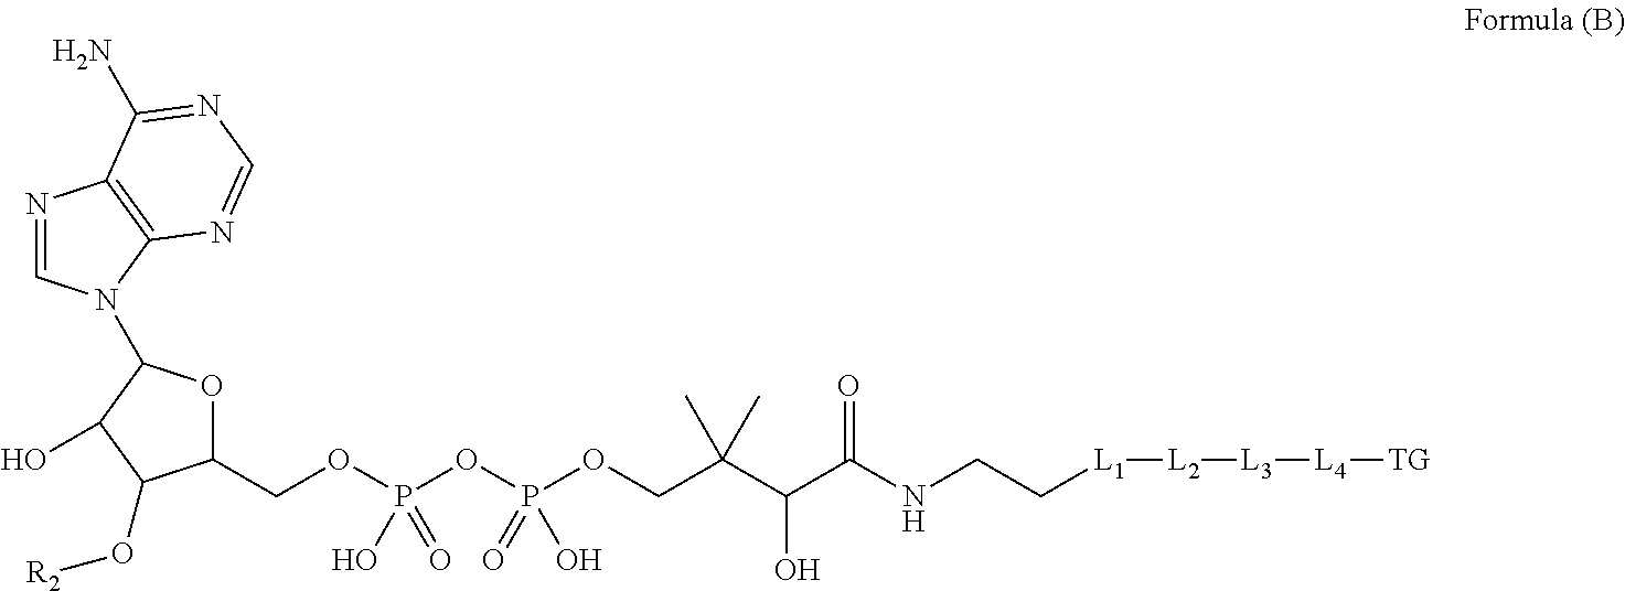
C1(COP(OP(OCC(C(C(NCC[L1][L2][L3][L4][TG])=O)O)(C)C)(=O)O)(O)=O)OC(N2C=NC3=C2N=CN=C3N)C(O)C1O[R2]
